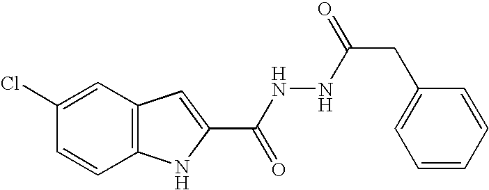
C12=C(C=C(Cl)C=C1)C=C(C(NNC(CC1=CC=CC=C1)=O)=O)N2
